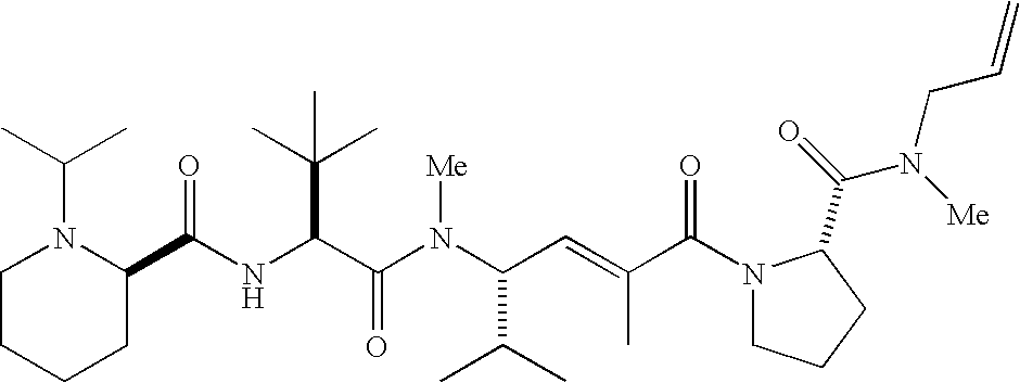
N(C(C(N(C(C(C)C)C=C(C)C(N1CCCC1C(=O)N(CC=C)[Me])=O)[Me])=O)C(C)(C)C)C(C1N(C(C)C)CCCC1)=O
